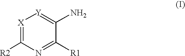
N1=C([R1])C(N)=[Y][X]=C1[R2]
